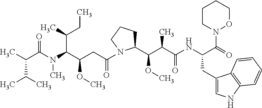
CC(C(N(C(C(CC(=O)N1C(C(C(C(NC(C(=O)N2OCCCC2)CC2=CNC3=C2C=CC=C3)=O)C)OC)CCC1)OC)C(C)CC)C)=O)C(C)C
